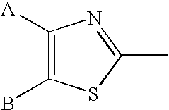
C1([A])=C(B)SC(C)=N1
